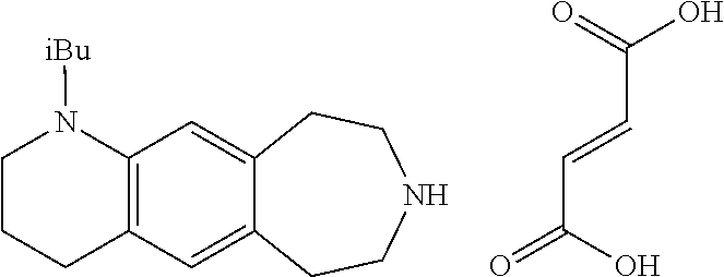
C1CCC2=C(N1[iBu])C=C1C(=C2)CCNCC1.O=C(O)C=CC(=O)O
